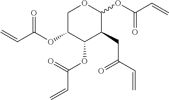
C(C=C)(OC1C(OC(C=C)=O)C(CC(C=C)=O)C(OC(C=C)=O)OC1)=O
